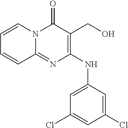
C1=CN2C(=NC(NC3=CC(Cl)=CC(Cl)=C3)=C(CO)C2=O)C=C1
